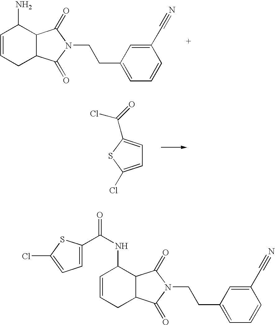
C1=CCC2C(C1N)C(=O)N(CCC1=CC=CC(C#N)=C1)C2=O.C1=C(Cl)SC(C(Cl)=O)=C1.C1=CCC2C(C1NC(=O)C1=CC=C(Cl)S1)C(=O)N(CCC1=CC=CC(C#N)=C1)C2=O
